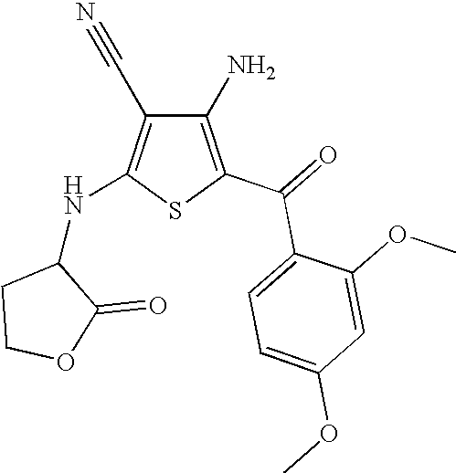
C1(N)=C(C(=O)C2=CC=C(OC)C=C2OC)SC(NC2CCOC2=O)=C1C#N
